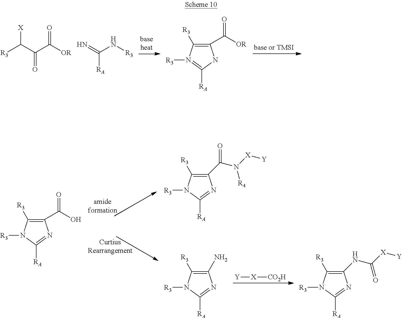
C1(C(O)=O)=C([R3])N([R3])C([RA])=N1.[Y][X][CO2H].C1(C(=O)N([X][Y])[R4])=C([R3])N([R3])C([RA])=N1.C1(N)=C([R3])N([R3])C([RA])=N1.C1(NC([X][Y])=O)=C([R3])N([R3])C([RA])=N1.[R3]C(C(C([OR])=O)=O)[X].N=C(N[R3])[RA].C1(C([OR])=O)=C([R3])N([R3])=C([RA])N1
